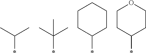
*C(C)C.*C(C)(C)C.*C1CCCCC1.*C1CCOCC1
